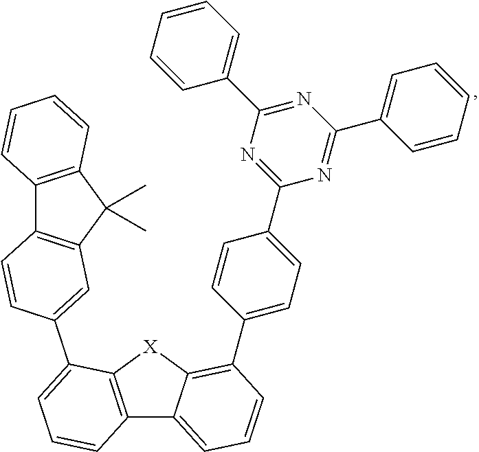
C12=C([X]C3=C(C4=CC=C(C5=NC(C6=CC=CC=C6)=NC(C6=CC=CC=C6)=N5)C=C4)C=CC=C13)C(C1=CC3=C(C4=C(C3(C)C)C=CC=C4)C=C1)=CC=C2
